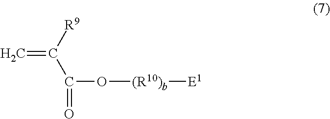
C=C([R9])C(O[(R10)b][E1])=O
